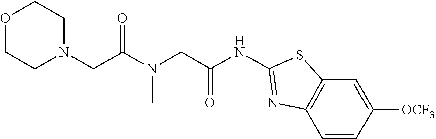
O1CCN(CC(N(CC(NC2=NC3=C(C=C([OCF3])C=C3)S2)=O)C)=O)CC1
